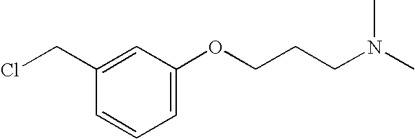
C(C1=CC(OCCCN(C)C)=CC=C1)Cl
